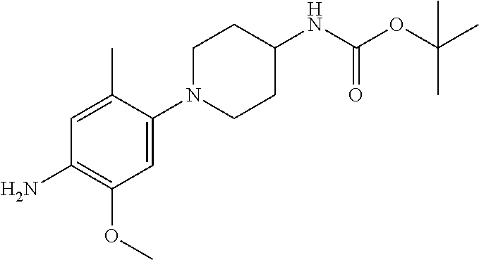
C1=C(C)C(N2CCC(NC(OC(C)(C)C)=O)CC2)=CC(OC)=C1N
